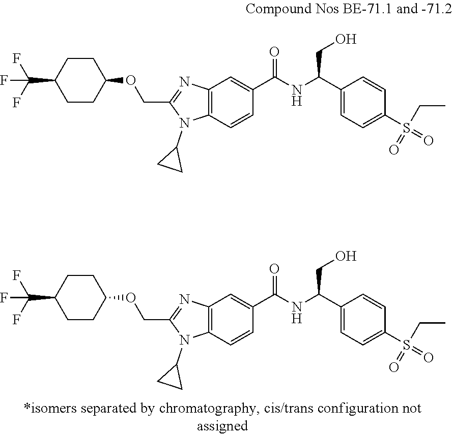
C1CC(C(F)(F)F)CCC1OCC1=NC2=C(N1C1CC1)C=CC(C(NC(C1=CC=C(S(=O)(CC)=O)C=C1)CO)=O)=C2.C1CC(C(F)(F)F)CCC1OCC1=NC2=C(N1C1CC1)C=CC(C(NC(C1=CC=C(S(=O)(CC)=O)C=C1)CO)=O)=C2
